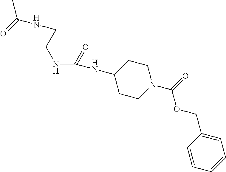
CC(=O)NCCNC(=O)NC1CCN(C(=O)OCC2=CC=CC=C2)CC1
